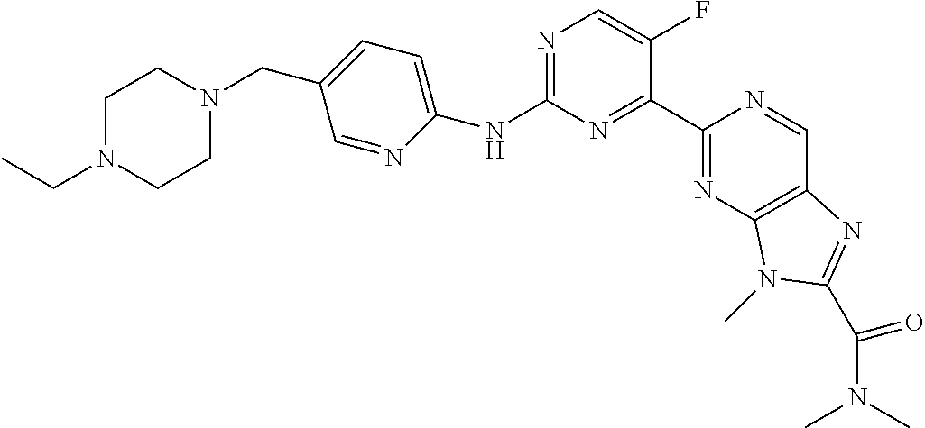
C1(NC2=NC=C(F)C(C3=NC4=C(C=N3)N=C(C(=O)N(C)C)N4C)=N2)=CC=C(CN2CCN(CC)CC2)C=N1
